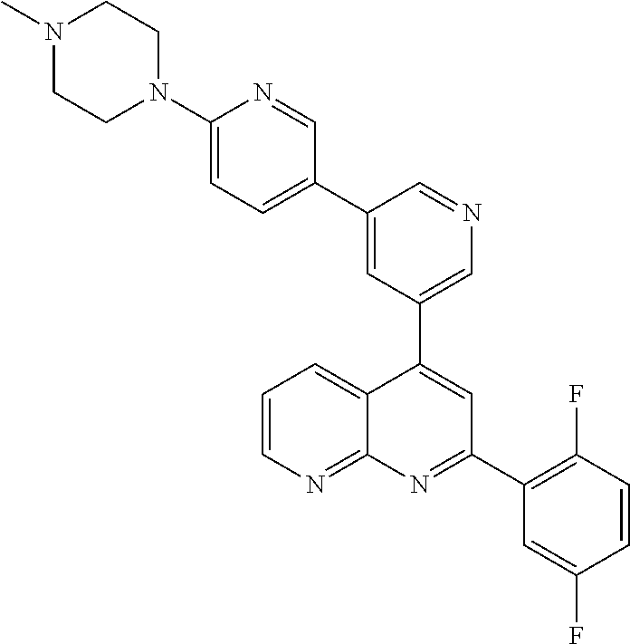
C1=C(C2=CC=C(N3CCN(C)CC3)N=C2)C=NC=C1C1=CC(C2=C(F)C=CC(F)=C2)=NC2=NC=CC=C12
